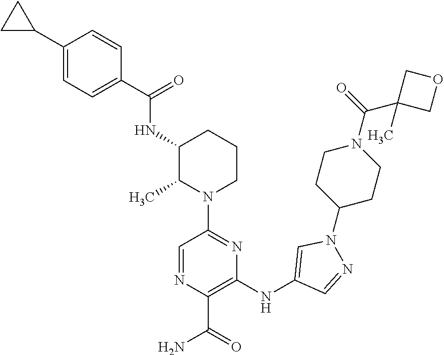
C1(C2CC2)=CC=C(C(=O)NC2C(C)N(C3=NC(NC4=CN(C5CCN(C(=O)C6(C)COC6)CC5)N=C4)=C(C(N)=O)N=C3)CCC2)C=C1
